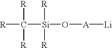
[R]C([Si](O[A][Li])([R])[R])([R])[R]
